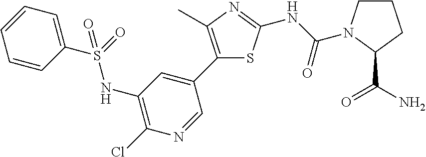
C1(C2=CC(NS(C3=CC=CC=C3)(=O)=O)=C(Cl)N=C2)=C(C)N=C(NC(=O)N2CCCC2C(=O)N)S1
